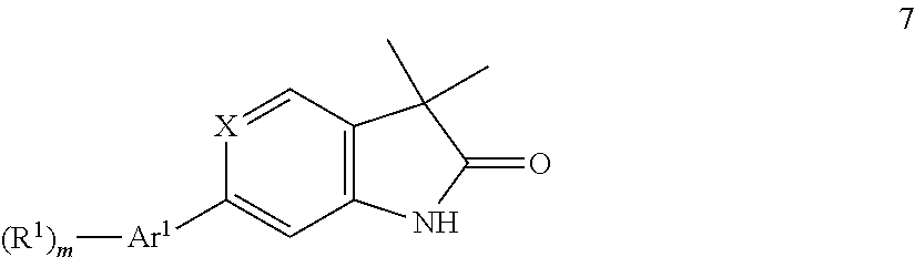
C1([Ar1][(R1)m])=CC2=C(C=[X]1)C(C)(C)C(=O)N2
